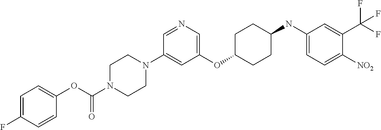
C1(OC2CCC(NC3=CC=C([NO2])C(C(F)(F)F)=C3)CC2)=CN=CC(N2CCN(C(OC3=CC=C(F)C=C3)=O)CC2)=C1
